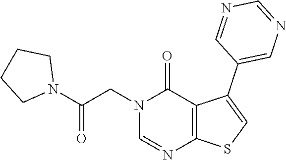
N1=CN(CC(N2CCCC2)=O)C(=O)C2=C1SC=C2C1=CN=CN=C1
